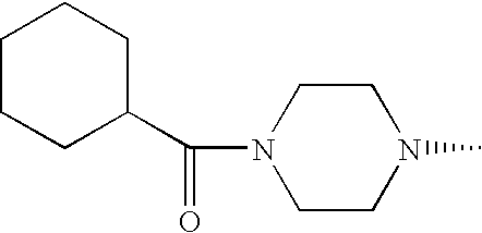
N1(C(=O)C2CCCCC2)CCN(C)CC1
